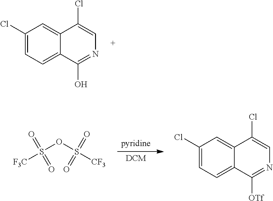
C1(Cl)=CC=C2C(=C1)C(Cl)=CN=C2O.S(OS(=O)(=O)[CF3])(=O)(=O)[F3C].C1(Cl)=CC=C2C(=C1)C(Cl)=CN=C2[OTf]
